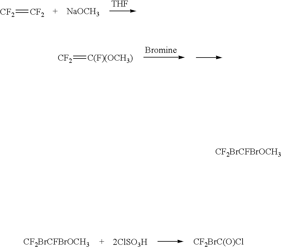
[CF2]=[CF2].[NaOCH3].[THF].[CF2]=[C(F)(OCH3)].[CF2BrCFBrOCH3].[CF2BrC(O)Cl].[CF2BrCFBrOCH3]
